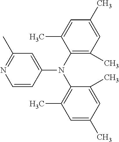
C1=CC(N(C2=C(C)C=C(C)C=C2C)C2=C(C)C=C(C)C=C2C)=CC(C)=N1
